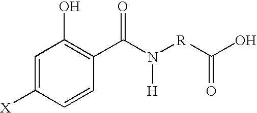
C1=C([X])C=CC(C(N([R]C(O)=O)[H])=O)=C1O
